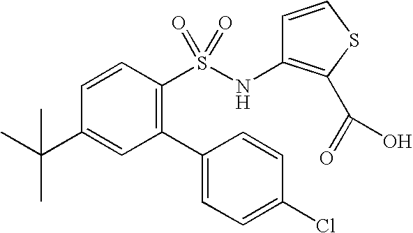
C1=CC(S(NC2=C(C(=O)O)SC=C2)(=O)=O)=C(C2=CC=C(Cl)C=C2)C=C1C(C)(C)C
